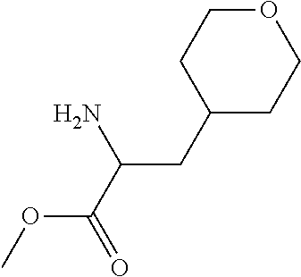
O1CCC(CC(N)C(OC)=O)CC1
